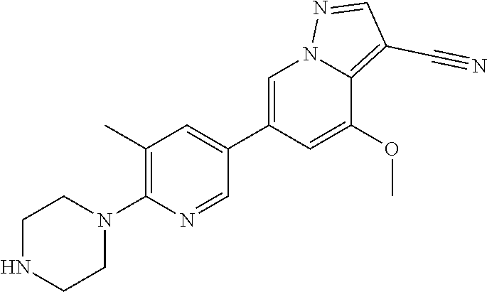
C1NCCN(C2=C(C)C=C(C3=CN4C(=C(C#N)C=N4)C(OC)=C3)C=N2)C1
